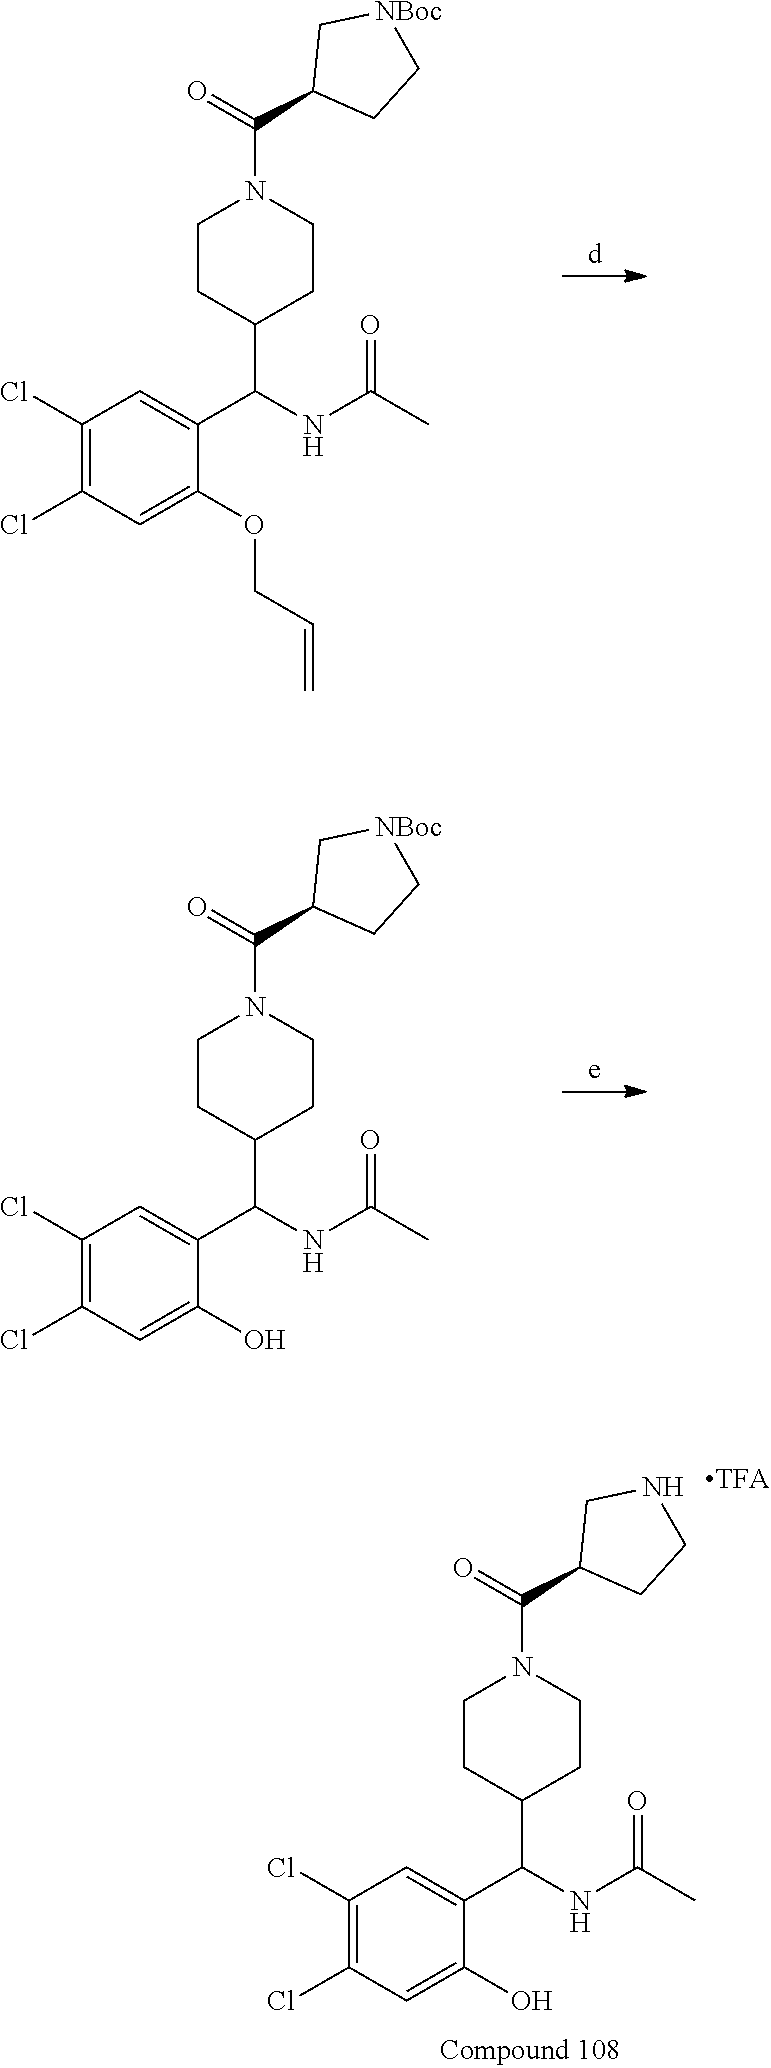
C1(Cl)=C(Cl)C=C(OCC=C)C(C(NC(C)=O)C2CCN(C(C3CC[NBoc]C3)=O)CC2)=C1.C1(Cl)=C(Cl)C=C(O)C(C(NC(C)=O)C2CCN(C(C3CC[NBoc]C3)=O)CC2)=C1.C1(Cl)=C(Cl)C=C(O)C(C(NC(C)=O)C2CCN(C(C3CCNC3)=O)CC2)=C1
